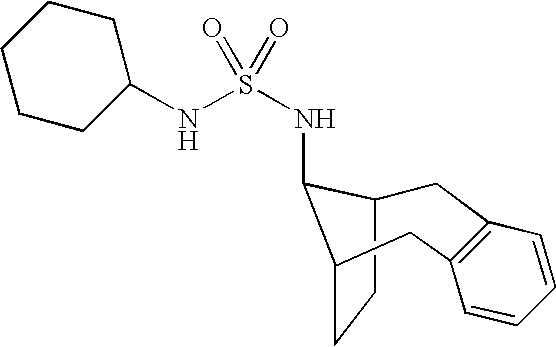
C1C2CCC(C2NS(NC2CCCCC2)(=O)=O)CC2=C1C=CC=C2
